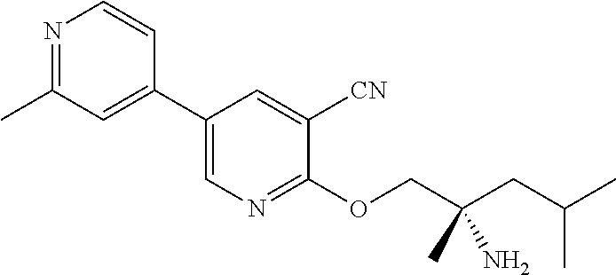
C1(C2=CN=C(OCC(CC(C)C)(N)C)C([CN])=C2)=CC(C)=NC=C1
